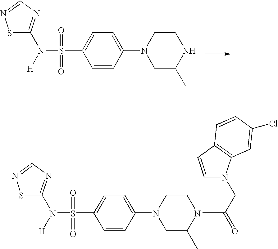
S1C(N([H])S(C2=CC=C(N3CC(C)NCC3)C=C2)(=O)=O)=NC=N1.S1C(N([H])S(C2=CC=C(N3CC(C)N(C(CN4C=CC5=C4C=C(Cl)C=C5)=O)CC3)C=C2)(=O)=O)=NC=N1
